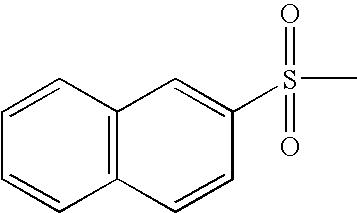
C1=CC2=C(C=C1)C=CC(S(=O)(=O)C)=C2
